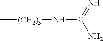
C[(CH2)3]NC(N)=N
